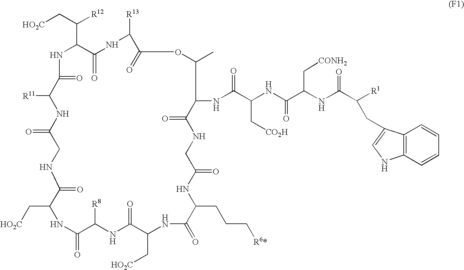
C(C1NC(=O)C([R8])NC(=O)C(C[HO2C])NC(=O)C(CCC[R6*])NC(=O)CNC(=O)C(NC(C(NC(C(NC(C([R1])CC2=CNC3=C2C=CC=C3)=O)C[CONH2])=O)C[CO2H])=O)C(C)OC(=O)C([R13])NC(=O)C(C(C[HO2C])[R12])NC(=O)C([R11])NC(=O)CNC1=O)[HO2C]
